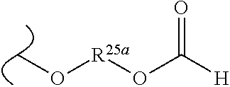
CO[R25a]OC([H])=O
